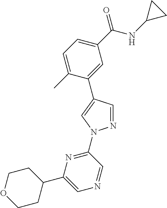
C1(C(NC2CC2)=O)=CC=C(C)C(C2=CN(C3=NC(C4CCOCC4)=CN=C3)N=C2)=C1
